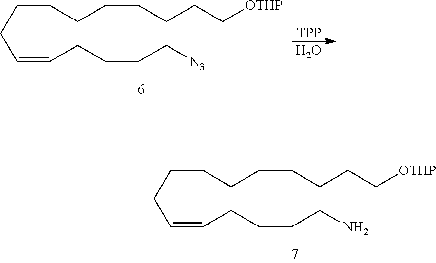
C(CCC=CCCCCN)CCCCCC[OTHP].C(CCC=CCCCC[N3])CCCCCC[OTHP].[TPP].O
